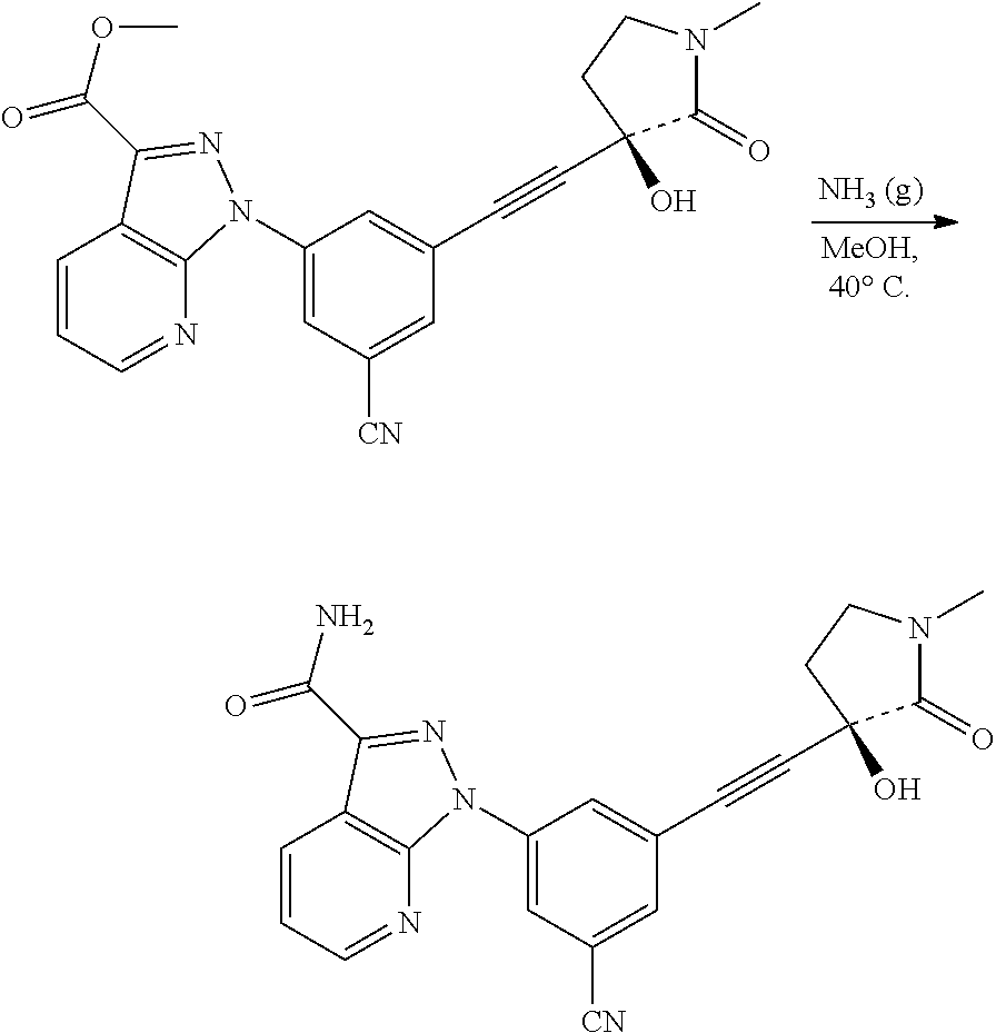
C1=CC=NC2=C1C(C(OC)=O)=NN2C1=CC([CN])=CC(C#CC2(O)C(=O)N(C)CC2)=C1.C1=CC=NC2=C1C(C(N)=O)=NN2C1=CC([CN])=CC(C#CC2(O)C(=O)N(C)CC2)=C1
